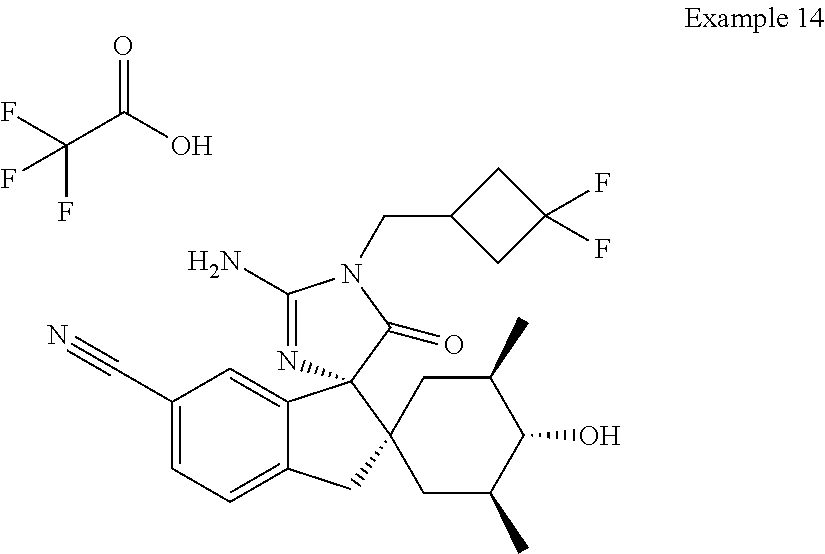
C1(C#N)=CC=C2C(=C1)C1(C3(C2)CC(C)C(O)C(C)C3)N=C(N)N(CC2CC(F)(F)C2)C1=O.C(C(O)=O)(F)(F)F
